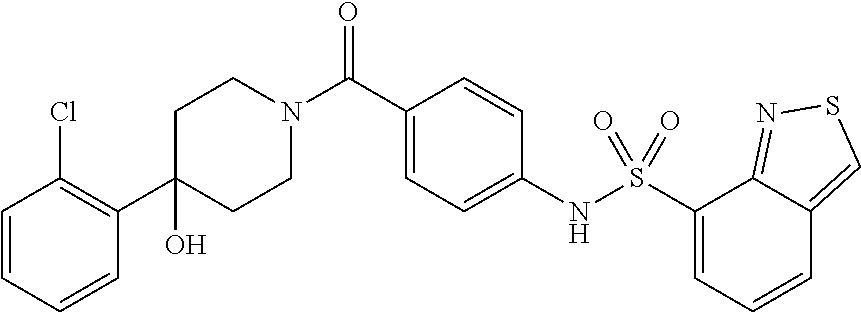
C1(C2=C(Cl)C=CC=C2)(O)CCN(C(C2=CC=C(NS(C3=CC=CC4=CSN=C34)(=O)=O)C=C2)=O)CC1
